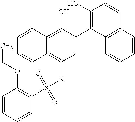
S(NC1=C2C(=C(O)C(C3=C(O)C=CC4=C3C=CC=C4)=C1)C=CC=C2)(=O)(=O)C1=C(OCC)C=CC=C1
